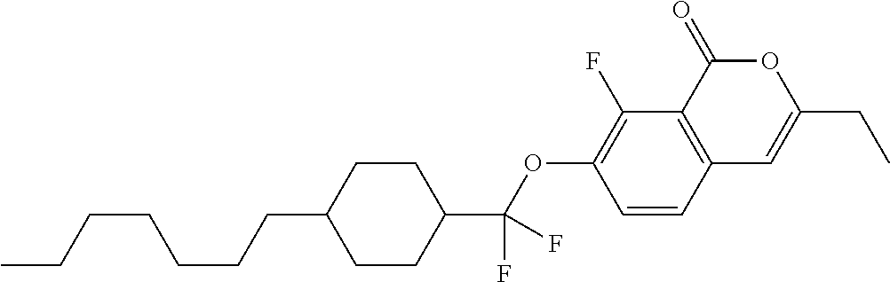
C1=CC2=C(C(F)=C1OC(C1CCC(CCCCCCC)CC1)(F)F)C(=O)OC(CC)=C2
